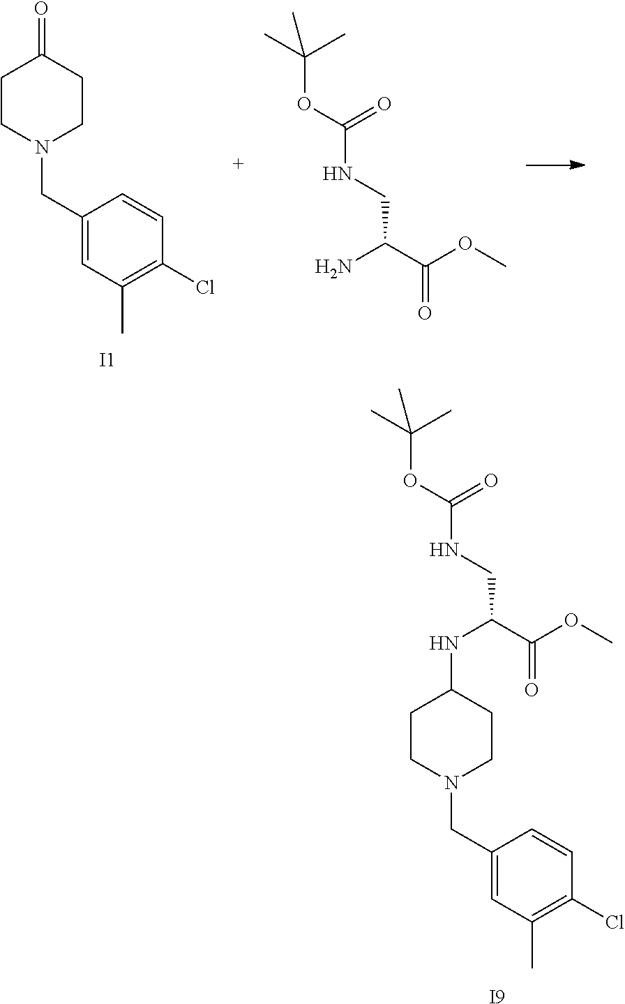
C1CN(CC2=CC(C)=C(Cl)C=C2)CCC1=O.[I1].C(OC(=O)NCC(N)C(OC)=O)(C)(C)C.C(OC(=O)NCC(NC1CCN(CC2=CC(C)=C(Cl)C=C2)CC1)C(OC)=O)(C)(C)C.[I9]
